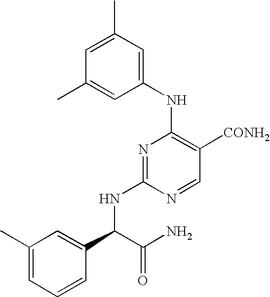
C1=C(C)C=C(NC2=C([CONH2])C=NC(NC(C3=CC(C)=CC=C3)C(N)=O)=N2)C=C1C
